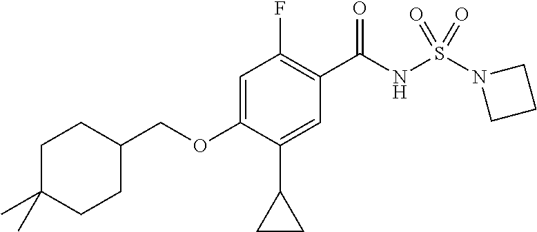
C1=C(OCC2CCC(C)(C)CC2)C(C2CC2)=CC(C(NS(N2CCC2)(=O)=O)=O)=C1F
